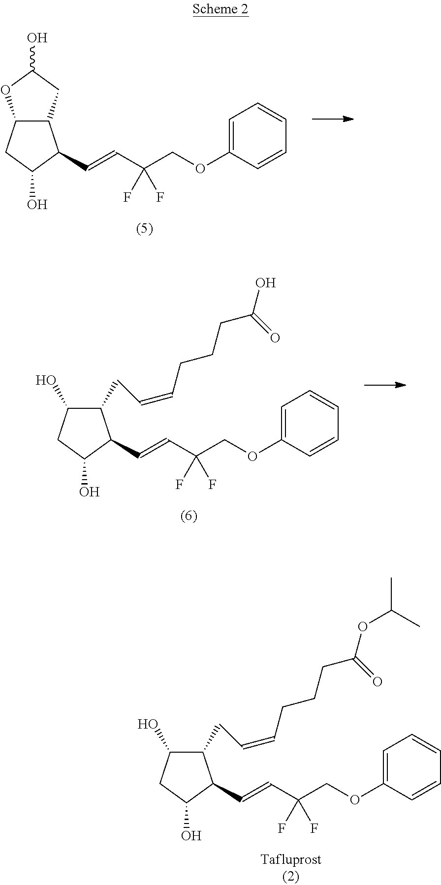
C12C(CC(O)O1)C(C=CC(COC1=CC=CC=C1)(F)F)C(O)C2.C1(O)C(CC=CCCCC(O)=O)C(C=CC(COC2=CC=CC=C2)(F)F)C(O)C1.C1(O)C(CC=CCCCC(OC(C)C)=O)C(C=CC(COC2=CC=CC=C2)(F)F)C(O)C1
